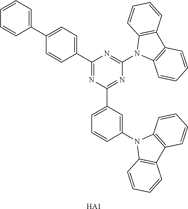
C1(C2=CC=C(C3=CC=CC=C3)C=C2)=NC(C2=CC=CC(N3C4=C(C5=C3C=CC=C5)C=CC=C4)=C2)=NC(N2C3=C(C4=C2C=CC=C4)C=CC=C3)=N1.[HA1]
